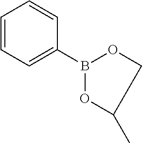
C1=CC=C(B2OC(C)CO2)C=C1
